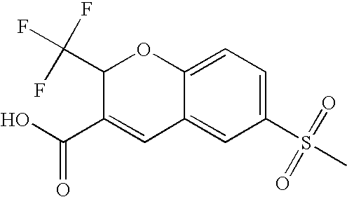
C1(S(C)(=O)=O)=CC=C2C(=C1)C=C(C(O)=O)C(C(F)(F)F)O2
